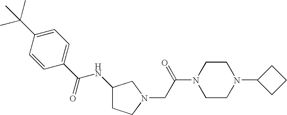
C1(NC(C2=CC=C(C(C)(C)C)C=C2)=O)CCN(CC(N2CCN(C3CCC3)CC2)=O)C1
